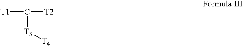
[T1]C([T3][T4])[T2]
